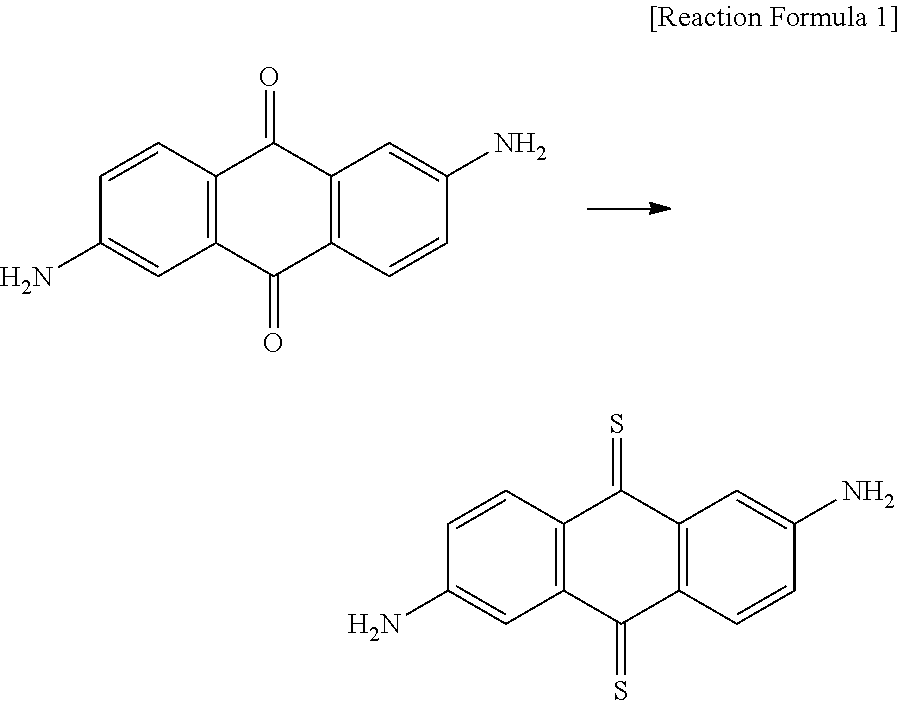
C12=C(C(=O)C3=C(C1=O)C=C(N)C=C3)C=C(N)C=C2.C12=C(C(=S)C3=C(C1=S)C=C(N)C=C3)C=C(N)C=C2
